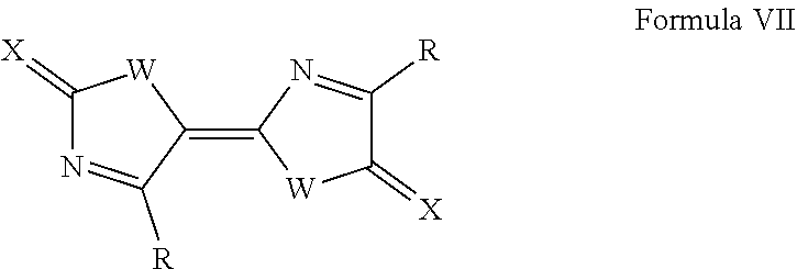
C1(=[X])N=C([R])C(=C2[W]C(=[X])C([R])=N2)[W]1
